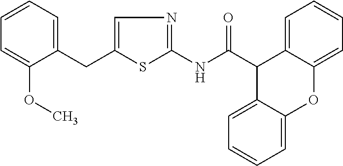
C1(CC2=CN=C(NC(C3C4=CC=CC=C4OC4=CC=CC=C34)=O)S2)=CC=CC=C1OC
